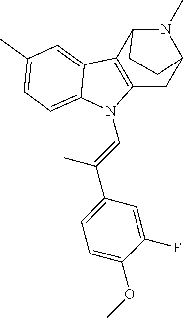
C12=C(C3N(C)C(C1)CC3)C1=CC(C)=CC=C1N2C=C(C)C1=CC=C(OC)C(F)=C1
